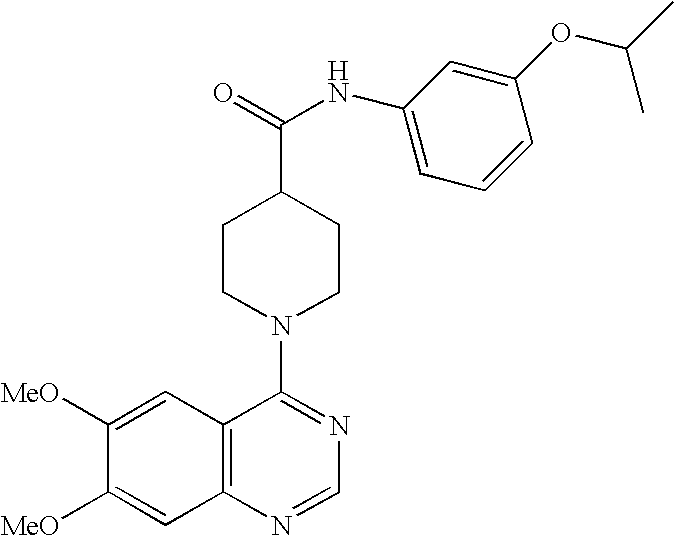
C1([MeO])=CC2=C(C=C1[MeO])N=CN=C2N1CCC(C(=O)NC2=CC=CC(OC(C)C)=C2)CC1
